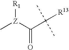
C[Z](C(=O)C(C)(C)[R13])[R1]
